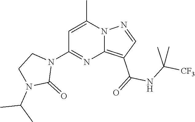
C12=C(C(=O)NC([CF3])(C)C)C=NN1C(C)=CC(N1CCN(C(C)C)C1=O)=N2
